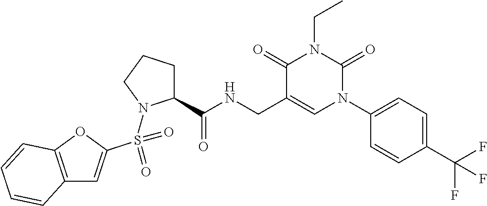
C12=C(OC(S(=O)(=O)N3C(C(NCC4=CN(C5=CC=C(C(F)(F)F)C=C5)C(=O)N(CC)C4=O)=O)CCC3)=C1)C=CC=C2
